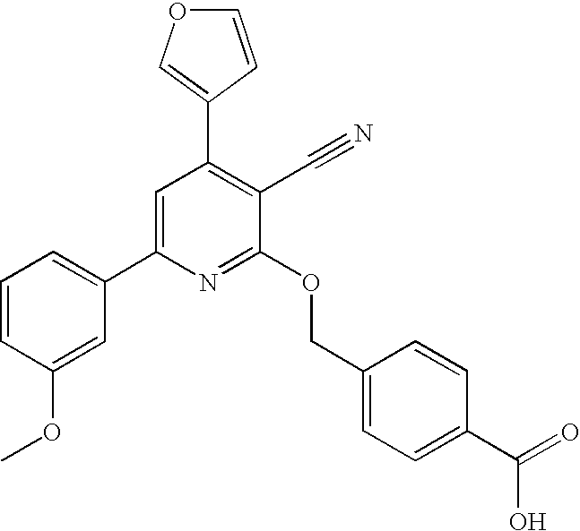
C1=CC(C2=C(C#N)C(OCC3=CC=C(C(O)=O)C=C3)=NC(C3=CC=CC(OC)=C3)=C2)=CO1
